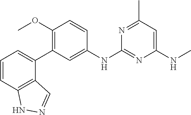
C1(NC2=NC(NC)=CC(C)=N2)=CC(C2=CC=CC3=C2C=NN3)=C(OC)C=C1
